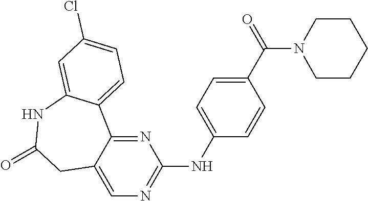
C12=CN=C(NC3=CC=C(C(=O)N4CCCCC4)C=C3)N=C1C1=CC=C(Cl)C=C1NC(=O)C2
